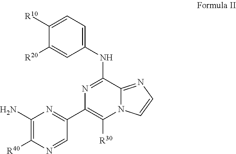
C1=C([R10])C([R20])=CC(NC2=NC(C3=NC(N)=C([R40])N=C3)=C([R30])N3C2=NC=C3)=C1
